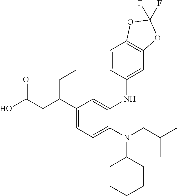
C1(N(C2CCCCC2)CC(C)C)=CC=C(C(CC(O)=O)CC)C=C1NC1=CC2=C(C=C1)OC(F)(F)O2
